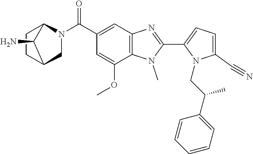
C1=C(C#N)N(CC(C2=CC=CC=C2)C)C(C2=NC3=C(N2C)C(OC)=CC(C(N2CC4CCC2C4N)=O)=C3)=C1
